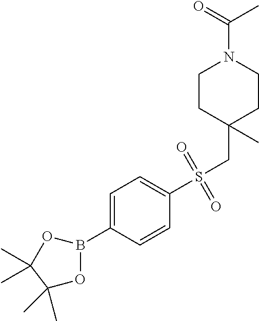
C1CC(CS(C2=CC=C(B3OC(C)(C)C(C)(C)O3)C=C2)(=O)=O)(C)CCN1C(C)=O
